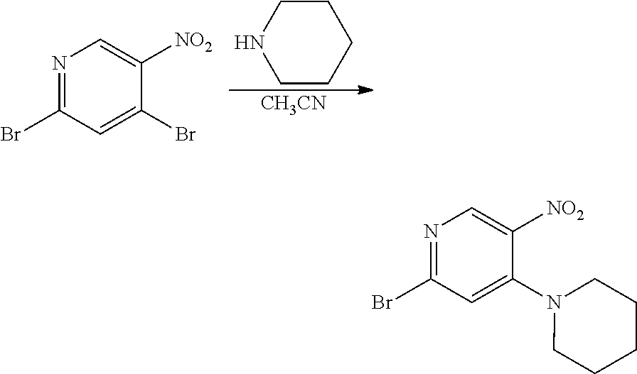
N1=C(Br)C=C(Br)C([NO2])=C1.C1CNCCC1.[CH3CN].N1=C(Br)C=C(N2CCCCC2)C([NO2])=C1
